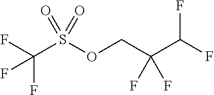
FC(S(OCC(C(F)F)(F)F)(=O)=O)(F)F
